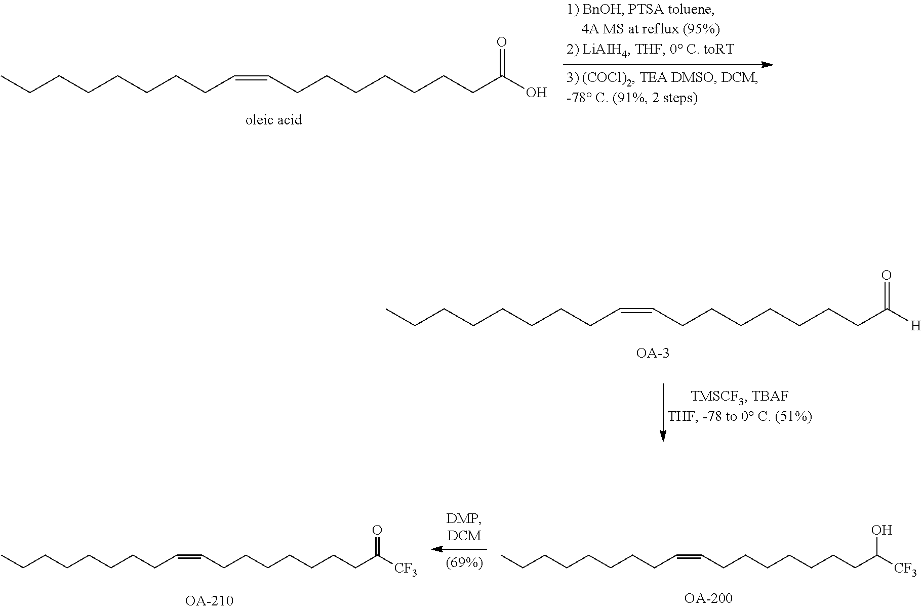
CCCCCCCCC=CCCCCCCCC(O)=O.CCCCCCCCC=CCCCCCCCC([H])=O.CCCCCCCCC=CCCCCCCCC([CF3])O.CCCCCCCCC=CCCCCCCCC([CF3])=O
